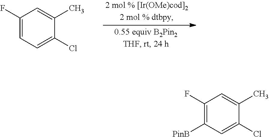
C1(F)=CC=C(Cl)C(C)=C1.C1(F)=C([PinB])C=C(Cl)C(C)=C1
